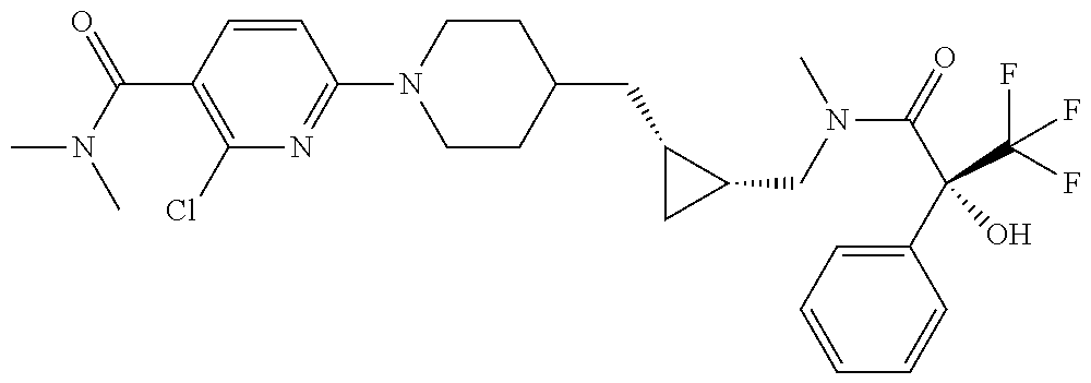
CN(C)C(C1=C(Cl)N=C(N2CCC(CC3CC3CN(C)C(C(O)(C(F)(F)F)C3=CC=CC=C3)=O)CC2)C=C1)=O
